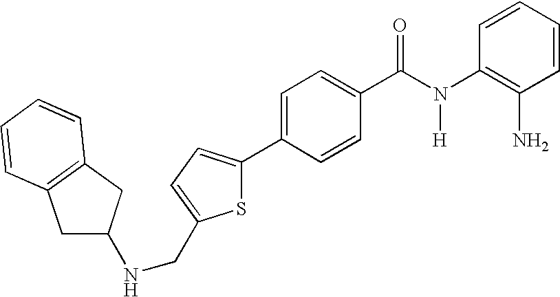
C1(C2=CC=C(CNC3CC4=C(C3)C=CC=C4)S2)=CC=C(C(N(C2=C(N)C=CC=C2)[H])=O)C=C1
